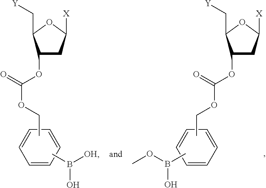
C1=CC=CC=C1.C1=CC=CC=C1.C1(OC(OCC)=O)CC([X])OC1C[Y].CB([OH])O.C1(OC(OCC)=O)CC([X])OC1C[Y].CB(OC)O
